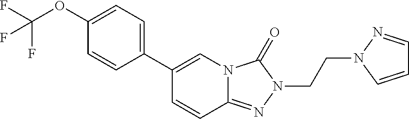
C1=CC2=NN(CCN3N=CC=C3)C(=O)N2C=C1C1=CC=C(OC(F)(F)F)C=C1
